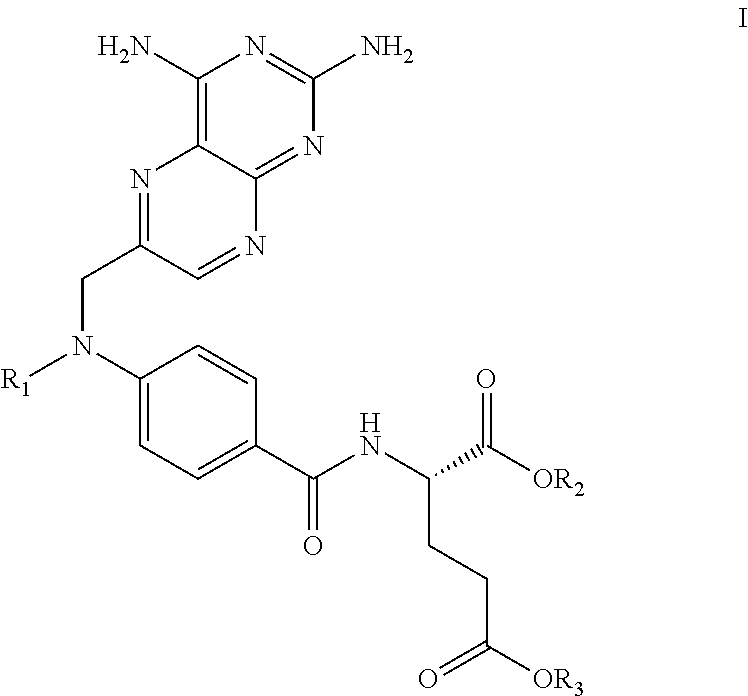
C1(N)=C2C(=NC(N)=N1)N=CC(CN([R1])C1=CC=C(C(NC(C([OR2])=O)CCC(=O)[OR3])=O)C=C1)=N2
